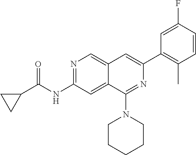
C1C(C(NC2=NC=C3C(=C2)C(N2CCCCC2)=NC(C2=C(C)C=CC(F)=C2)=C3)=O)C1
